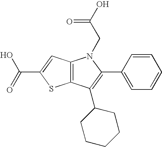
C12=C(C(C3CCCCC3)=C(C3=CC=CC=C3)N1CC(O)=O)SC(C(=O)O)=C2
